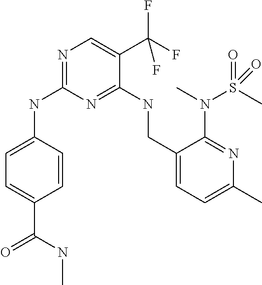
C1=CC(NC2=NC=C(C(F)(F)F)C(NCC3=CC=C(C)N=C3N(S(C)(=O)=O)C)=N2)=CC=C1C(=O)NC
